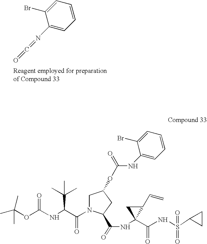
C1=CC=C(Br)C(N=C=O)=C1.CC(OC(NC(C(N1CC(OC(=O)NC2=CC=CC=C2Br)CC1C(=O)NC1(C(=O)NS(=O)(C2CC2)=O)C(C=C)C1)=O)C(C)(C)C)=O)(C)C
